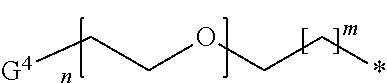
[G4]CCOCC*
